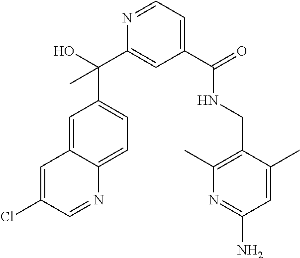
C1=C2C(=CC=C1C(C1=CC(C(NCC3=C(C)N=C(N)C=C3C)=O)=CC=N1)(O)C)N=CC(Cl)=C2
